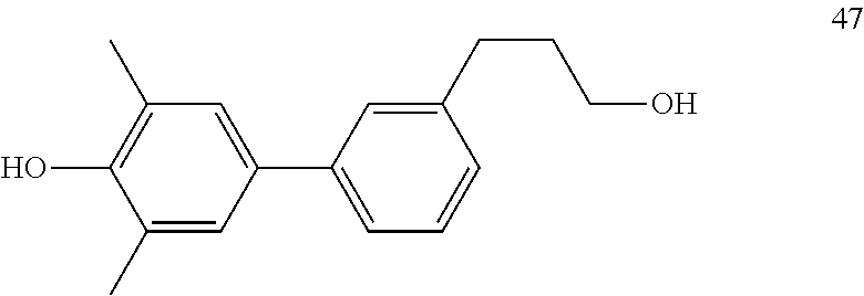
C1(C)=CC(C2=CC=CC(CCCO)=C2)=CC(C)=C1O
